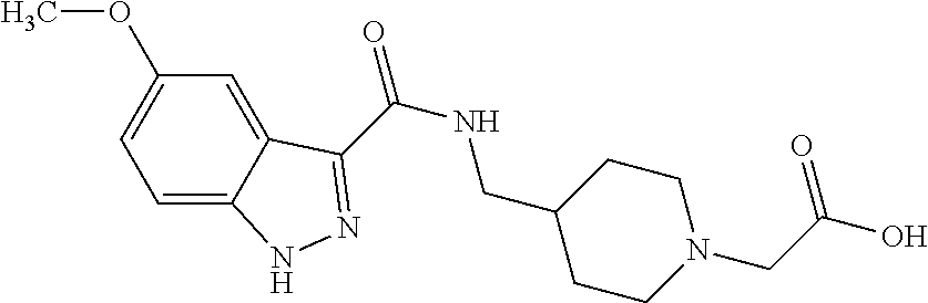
C1=C2C(=CC(OC)=C1)C(C(=O)NCC1CCN(CC(=O)O)CC1)=NN2
